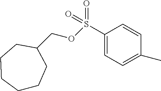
C1(S(=O)(OCC2CCCCCC2)=O)=CC=C(C)C=C1
